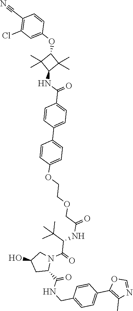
C(COCCOC1=CC=C(C2=CC=C(C(NC3C(C)(C)C(OC4=CC(Cl)=C(C#N)C=C4)C3(C)C)=O)C=C2)C=C1)(NC(C(C)(C)C)C(=O)N1CC(O)CC1C(NCC1=CC=C(C2=C(C)N=CO2)C=C1)=O)=O
